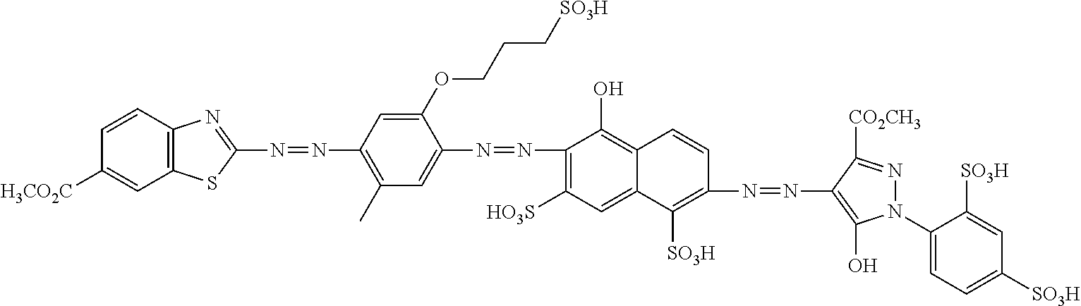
C1(N=NC2=CC(C)=C(N=NC3=NC4=C(S3)C=C([H3CO2C])C=C4)C=C2OCCC[SO3H])=C([HO3S])C=C2C(=C1O)C=CC(N=NC1=C(O)N(C3=CC=C([SO3H])C=C3[SO3H])N=C1[CO2CH3])=C2[SO3H]
